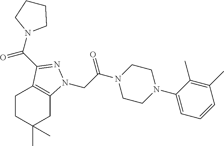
C1CC(C)(C)CC2=C1C(C(N1CCCC1)=O)=NN2CC(N1CCN(C2=CC=CC(C)=C2C)CC1)=O
